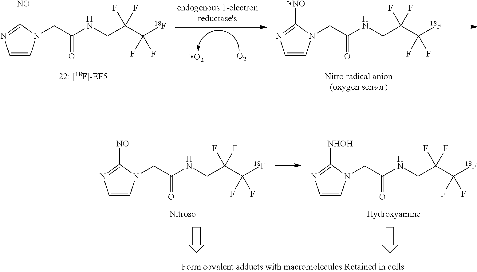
C1=CN(CC(=O)NCC(C(F)([18F])F)(F)F)C([-NO])=N1.C1=CN(CC(=O)NCC(C(F)([18F])F)(F)F)C([NO])=N1.[O2].[-O2].C1=CN(CC(=O)NCC(C(F)([18F])F)(F)F)C([NHOH])=N1.C1=CN(CC(=O)NCC(C(F)([18F])F)(F)F)C([NO])=N1
